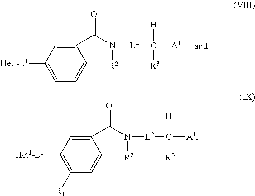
C(C1=CC([Het1-L1])=CC=C1)(N([L2]C([A1])([H])[R3])[R2])=O.C(C1=CC([Het1-L1])=C([R1])C=C1)(N([L2]C([A1])([H])[R3])[R2])=O
